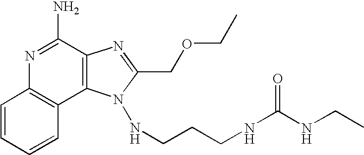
N1=C(N)C2=C(C3=C1C=CC=C3)N(NCCCNC(NCC)=O)C(COCC)=N2
